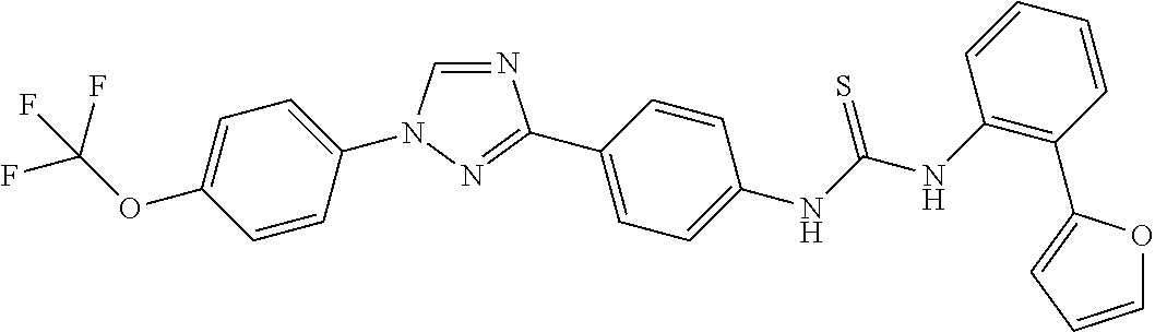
C1=C(N2C=NC(C3=CC=C(NC(NC4=C(C5=CC=CO5)C=CC=C4)=S)C=C3)=N2)C=CC(OC(F)(F)F)=C1
